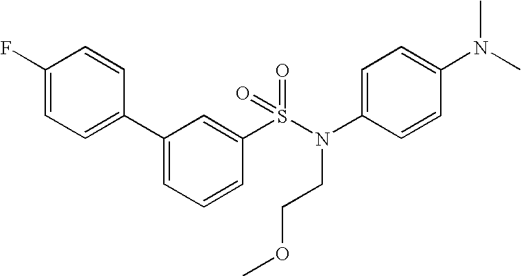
C1(F)=CC=C(C2=CC=CC(S(N(C3=CC=C(N(C)C)C=C3)CCOC)(=O)=O)=C2)C=C1
